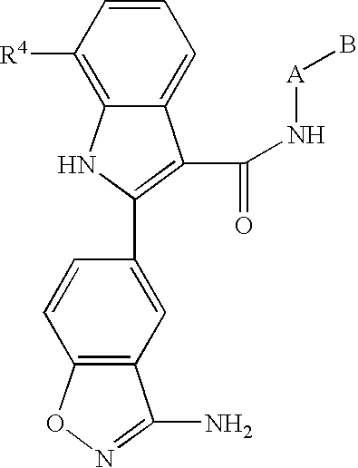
C12=CC=CC([R4])=C1NC(C1=CC3=C(C=C1)ON=C3N)=C2C(N[A]B)=O
